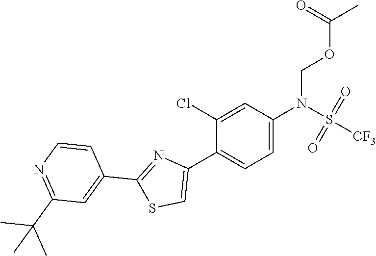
C1=C(N(S(=O)(=O)[CF3])COC(C)=O)C=C(Cl)C(C2=CSC(C3=CC(C(C)(C)C)=NC=C3)=N2)=C1
